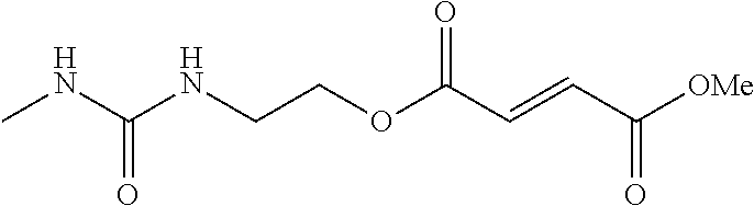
C(COC(C=CC([OMe])=O)=O)NC(NC)=O
